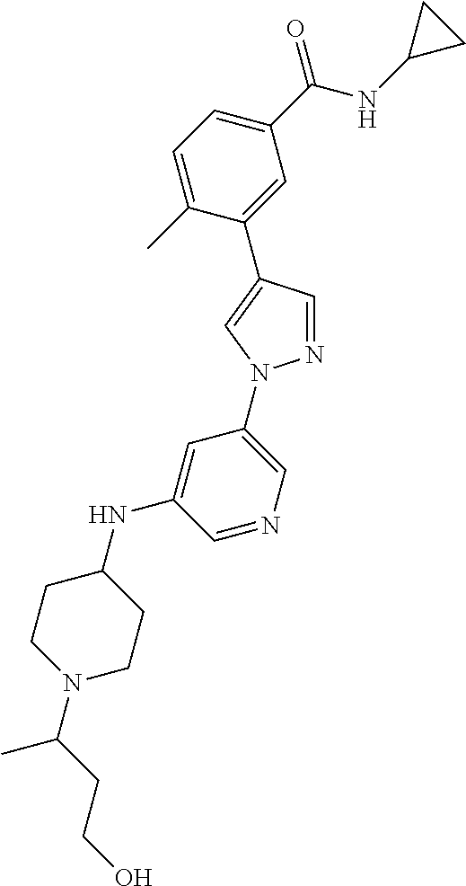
C1=C(C)C(C2=CN(C3=CN=CC(NC4CCN(C(C)CCO)CC4)=C3)N=C2)=CC(C(NC2CC2)=O)=C1
